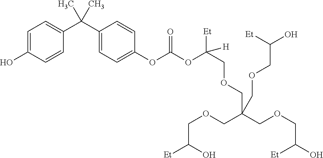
C1=C(O)C=CC(C(C2=CC=C(OC(OC([Et])(COCC(COCC(O)[Et])(COCC([Et])O)COCC(O)[Et])[H])=O)C=C2)(C)C)=C1
